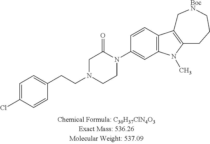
C1=C(Cl)C=CC(CCN2CCN(C3=CC4=C(C=C3)C3=C(N4C)CCC[BocN]C3)C(=O)C2)=C1
